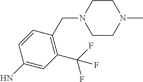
C1=CC(N)=CC(C(F)(F)F)=C1CN1CCN(C)CC1
